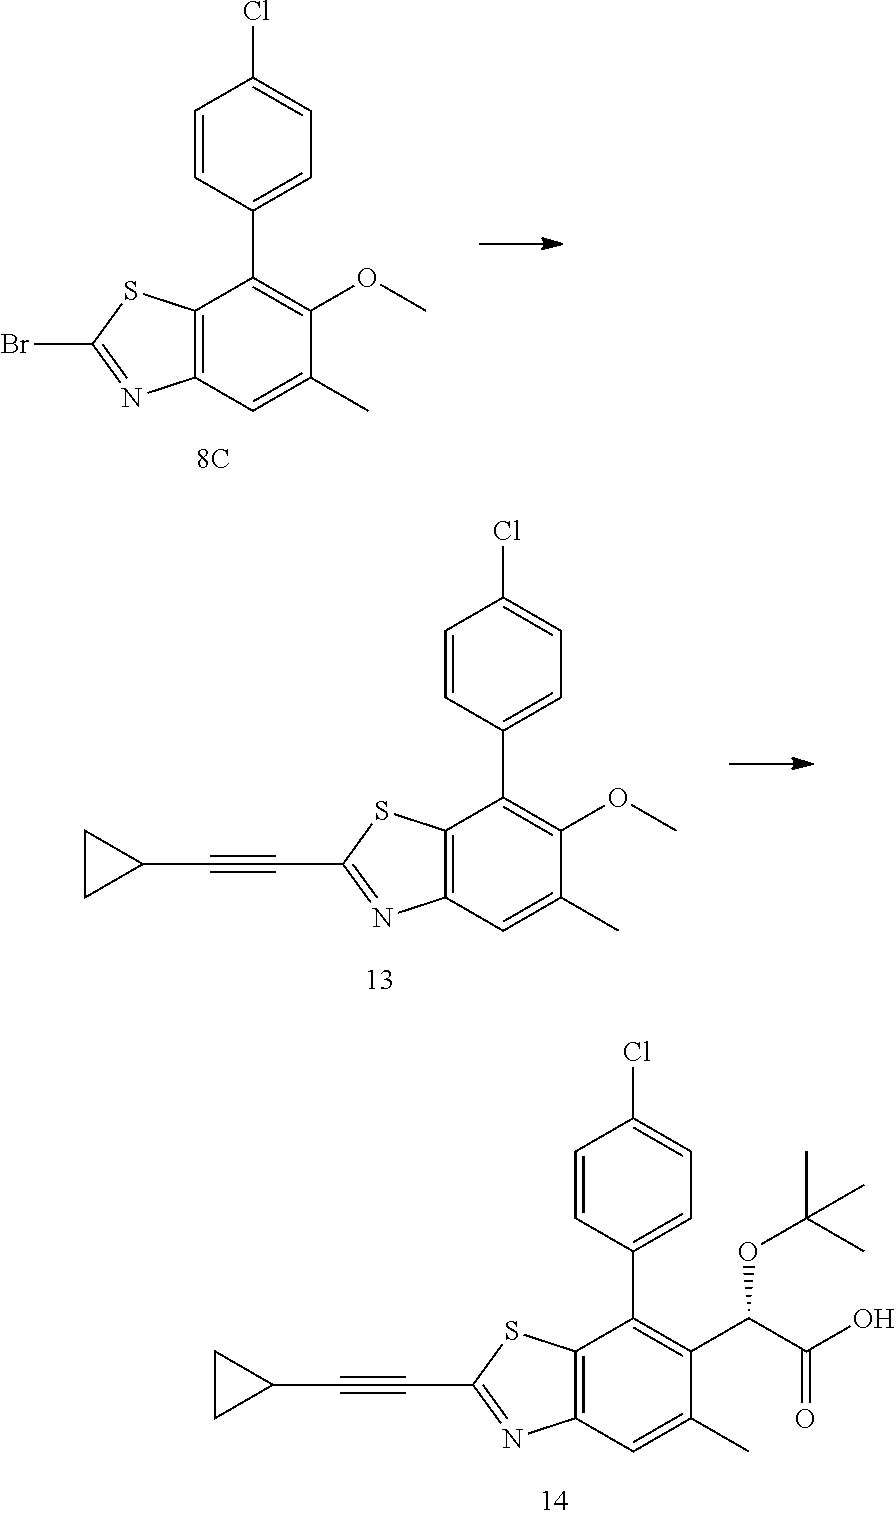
C1=CC(C2=C(C(C(O)=O)OC(C)(C)C)C(C)=CC3=C2SC(C#CC2CC2)=N3)=CC=C1Cl.C1=CC(C2=C(OC)C(C)=CC3=C2SC(Br)=N3)=CC=C1Cl.C1=CC(C2=C(OC)C(C)=CC3=C2SC(C#CC2CC2)=N3)=CC=C1Cl
